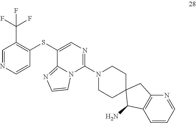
C1(SC2=C(C(F)(F)F)C=NC=C2)=CN=C(N2CCC3(CC2)C(N)C2=C(C3)N=CC=C2)N2C1=NC=C2
